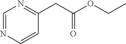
C1=NC=CC(CC(OCC)=O)=N1
